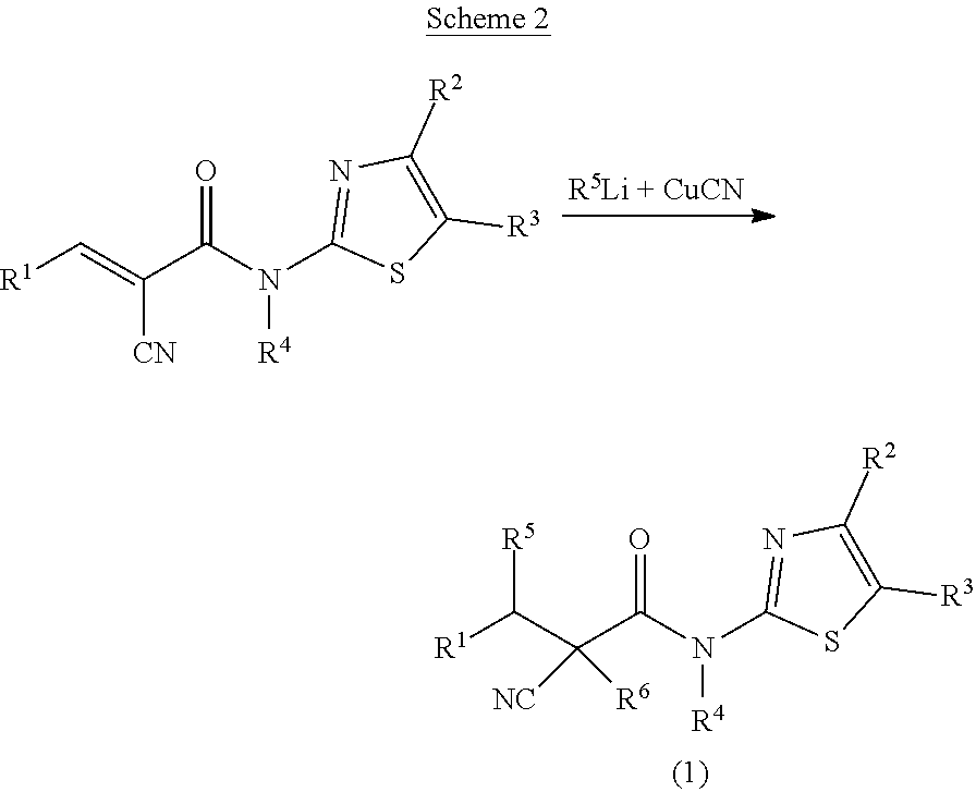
[R1]C=C(C(N(C1=NC([R2])=C([R3])S1)[R4])=O)[CN].[R1]C(C(C(N(C1=NC([R2])=C([R3])S1)[R4])=O)([NC])[R6])[R5]
